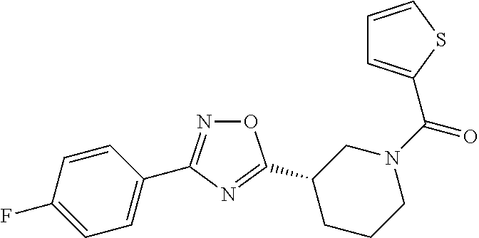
O1N=C(C2=CC=C(F)C=C2)N=C1C1CCCN(C(=O)C2=CC=CS2)C1
